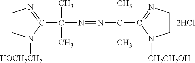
C1CN([HOCH2CH2])C(C(N=NC(C2=NCCN2[CH2CH2OH])(C)C)(C)C)=N1
